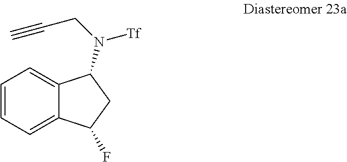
C1=CC=C2C(=C1)C(N(CC#C)[Tf])CC2F
